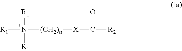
[R1]N([(CH2)n][X]C([R2])=O)([R1])[R1]
